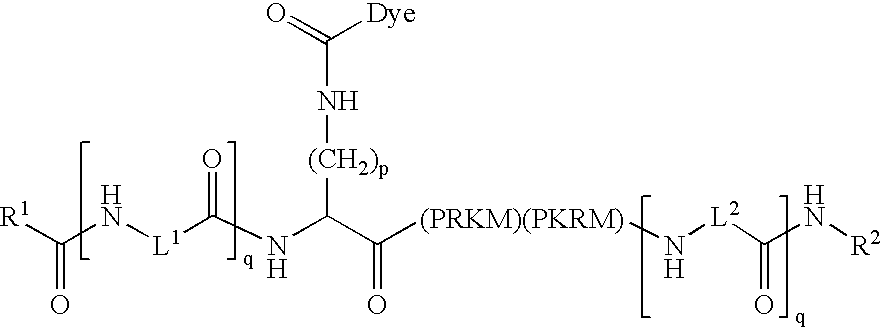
[R1]C(N[L1]C(NC(C([(PRKM)(PKRM)]N[L2]C(N[R2])=O)=O)[(CH2)p]NC([Dye])=O)=O)=O
